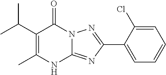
CC1=C(C(C)C)C(=O)N2C(=NC(C3=CC=CC=C3Cl)=N2)N1
